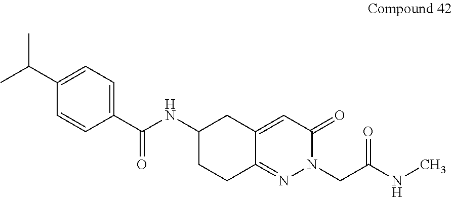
CC(C1=CC=C(C(NC2CCC3=NN(CC(NC)=O)C(=O)C=C3C2)=O)C=C1)C
